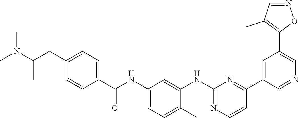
N(C(CC1=CC=C(C(NC2=CC=C(C)C(NC3=NC=CC(C4=CC(C5=C(C)C=NO5)=CN=C4)=N3)=C2)=O)C=C1)C)(C)C
